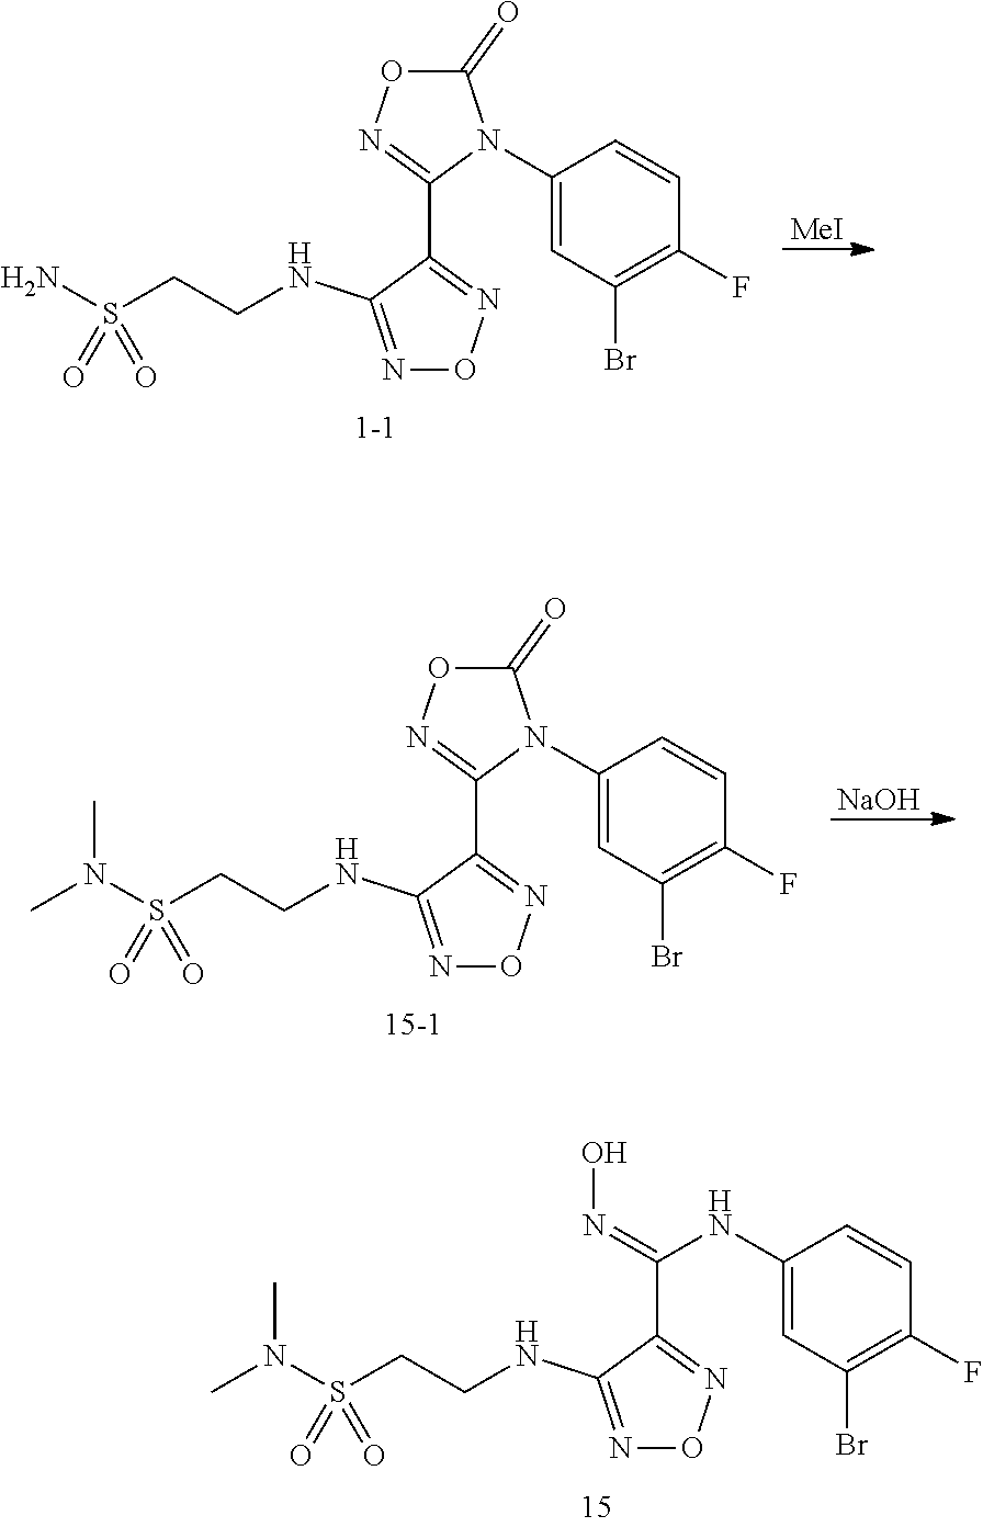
C1(=O)ON=C(C2=NON=C2NCCS(N)(=O)=O)N1C1=CC(Br)=C(F)C=C1.[MeI].[NaOH].C1(=O)ON=C(C2=NON=C2NCCS(N(C)C)(=O)=O)N1C1=CC(Br)=C(F)C=C1.C(C1=NON=C1NCCS(N(C)C)(=O)=O)(=NO)NC1=CC(Br)=C(F)C=C1
